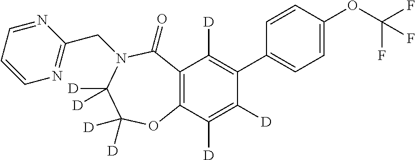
C12=C(C([D])=C([D])C(C3=CC=C(OC(F)(F)F)C=C3)=C1[D])OC([D])([D])C([D])([D])N(CC1=NC=CC=N1)C2=O
